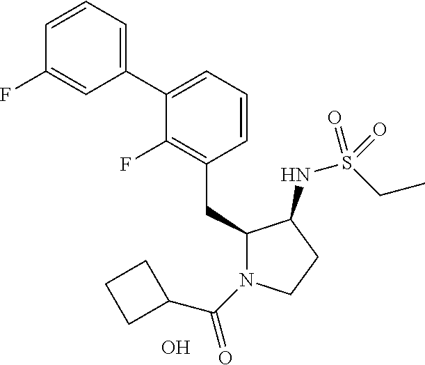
C1(CC2N(C(=O)C3CCC3)CCC2NS(CC)(=O)=O)=C(F)C(C2=CC=CC(F)=C2)=CC=C1.O
